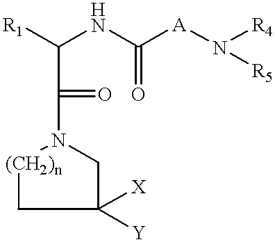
[(CH2)n]1CC([X])([Y])CN1C(C([R1])NC([A]N([R4])[R5])=O)=O
